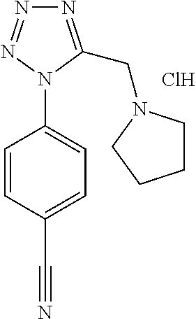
N1=C(CN2CCCC2)N(C2=CC=C(C#N)C=C2)N=N1.Cl
